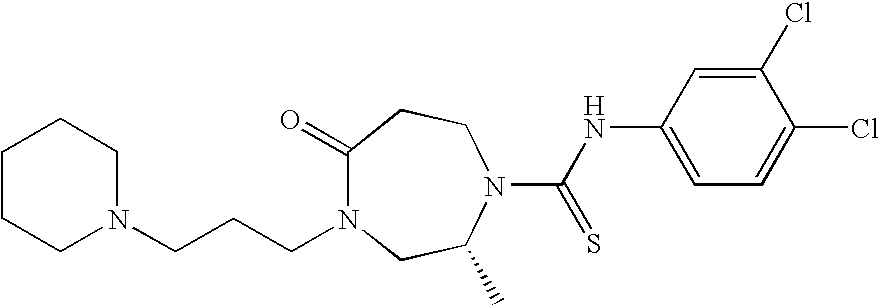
C1CCN(CCCN2C(=O)CCN(C(NC3=CC=C(Cl)C(Cl)=C3)=S)C(C)C2)CC1
